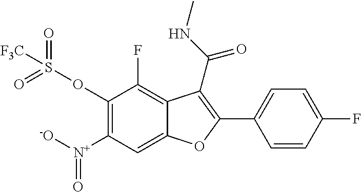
C1(OS(=O)(=O)[F3C])=C([N+]([-O])=O)C=C2C(=C1F)C(C(=O)NC)=C(C1=CC=C(F)C=C1)O2
